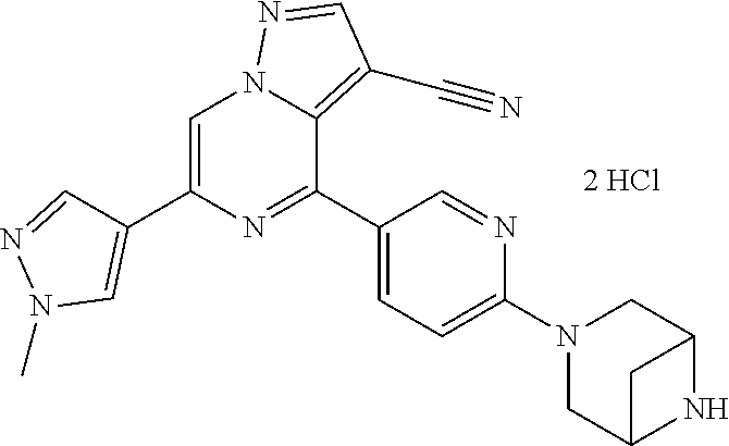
C1(C2=NC(C3=CN(C)N=C3)=CN3C2=C(C#N)C=N3)=CC=C(N2CC3NC(C2)C3)N=C1
